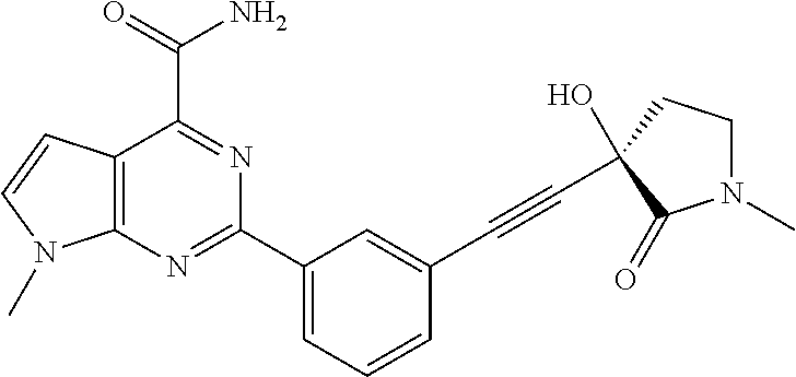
C12=C(N=C(C3=CC=CC(C#CC4(O)CCN(C)C4=O)=C3)N=C1C(=O)N)N(C)C=C2
